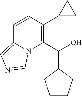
C1=CC(C2CC2)=C(C(O)C2CCCC2)N2C1=CN=C2
